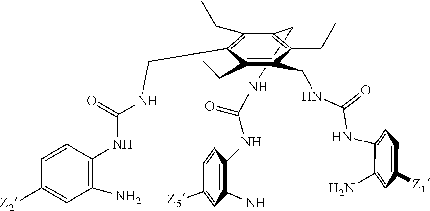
C1(N)=C(NC(NCC2=C(CC)C(CNC(NC3=CC=C([Z1])C=C3N)=O)=C(CC)C(CNC(NC3=C(N)C=C([Z2])C=C3)=O)=C2CC)=O)C=CC([Z5])=C1
